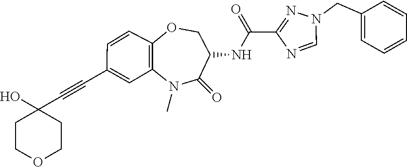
C1=NC(C(NC2C(=O)N(C)C3=C(C=CC(C#CC4(O)CCOCC4)=C3)OC2)=O)=NN1CC1=CC=CC=C1
